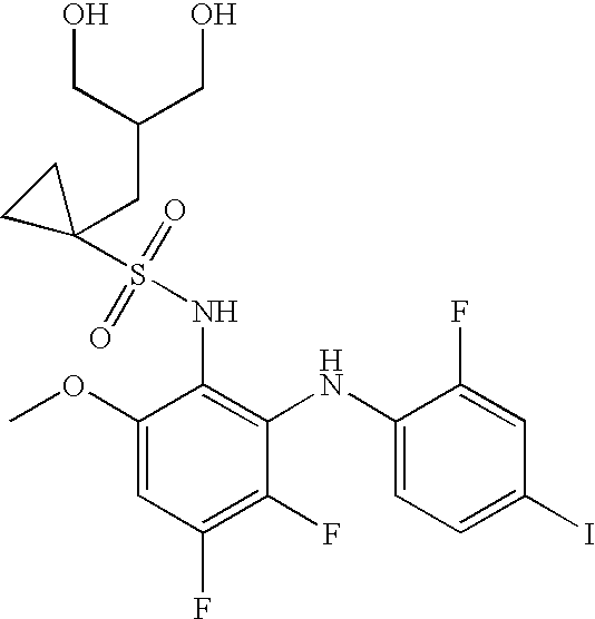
C1(OC)=CC(F)=C(F)C(NC2=CC=C(I)C=C2F)=C1NS(=O)(=O)C1(CC(CO)CO)CC1
